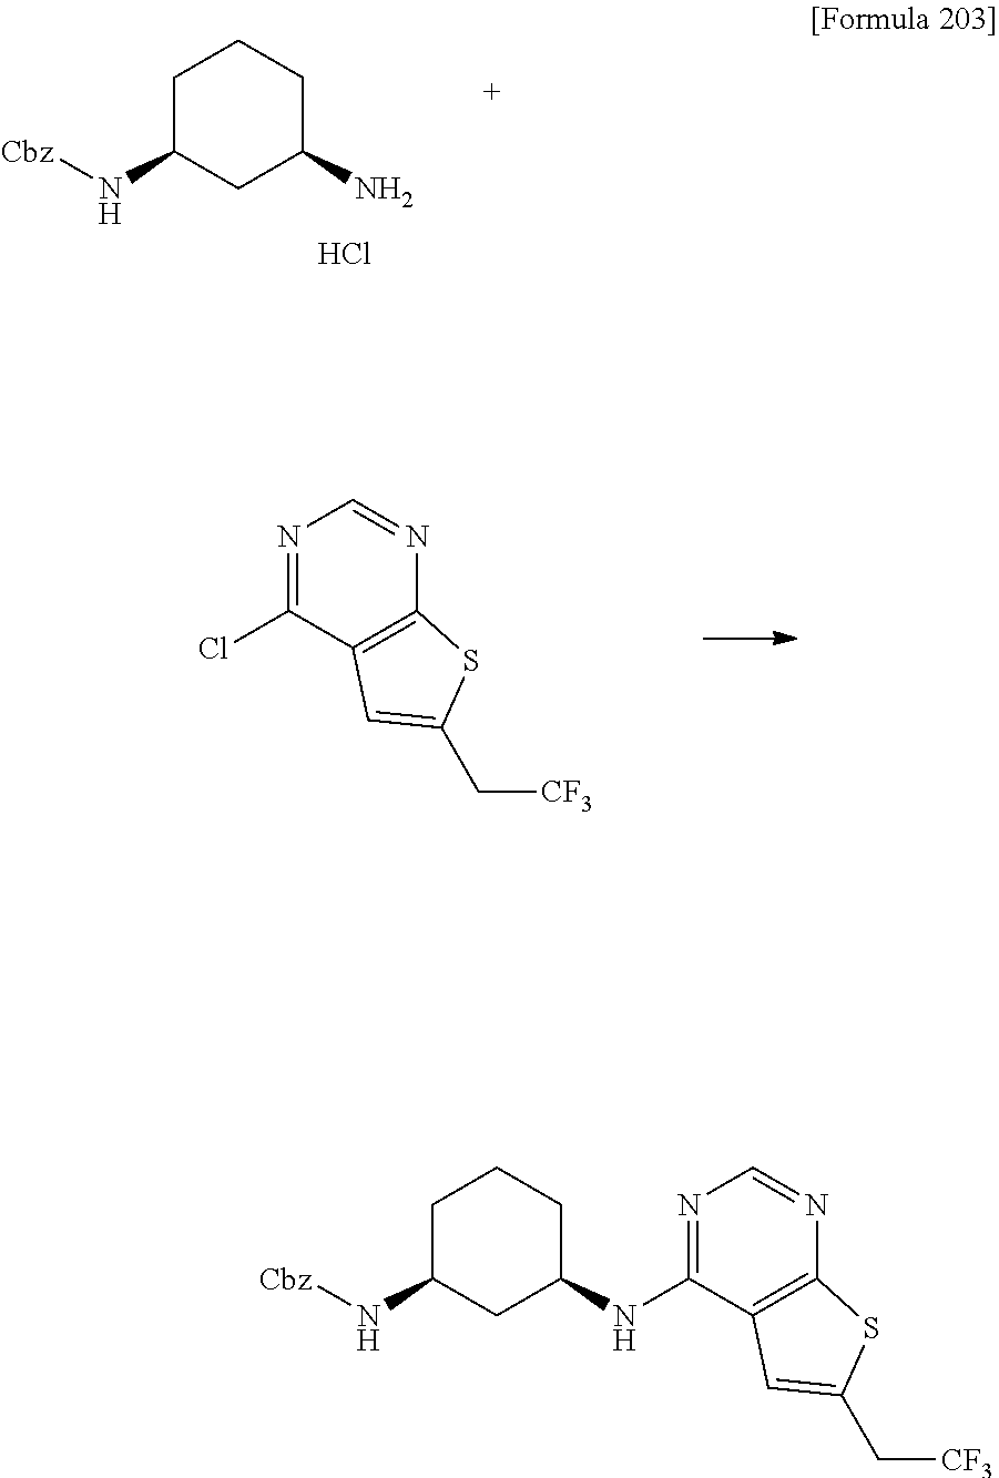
C1C(N[Cbz])CC(N)CC1.Cl.N1=C(Cl)C2=C(N=C1)SC(C[CF3])=C2.N1=C(NC2CCCC(N[Cbz])C2)C2=C(N=C1)SC(C[CF3])=C2
